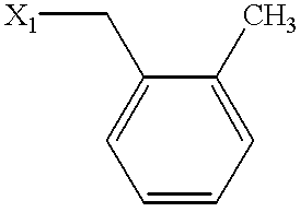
C1=CC=C(C)C(C[X1])=C1
